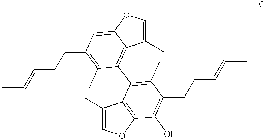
C1(C)=COC2=C1C(C1=C3C(=CC(CCC=CC)=C1C)OC=C3C)=C(C)C(CCC=CC)=C2O
